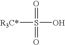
[R3C*]S(O)(=O)=O
